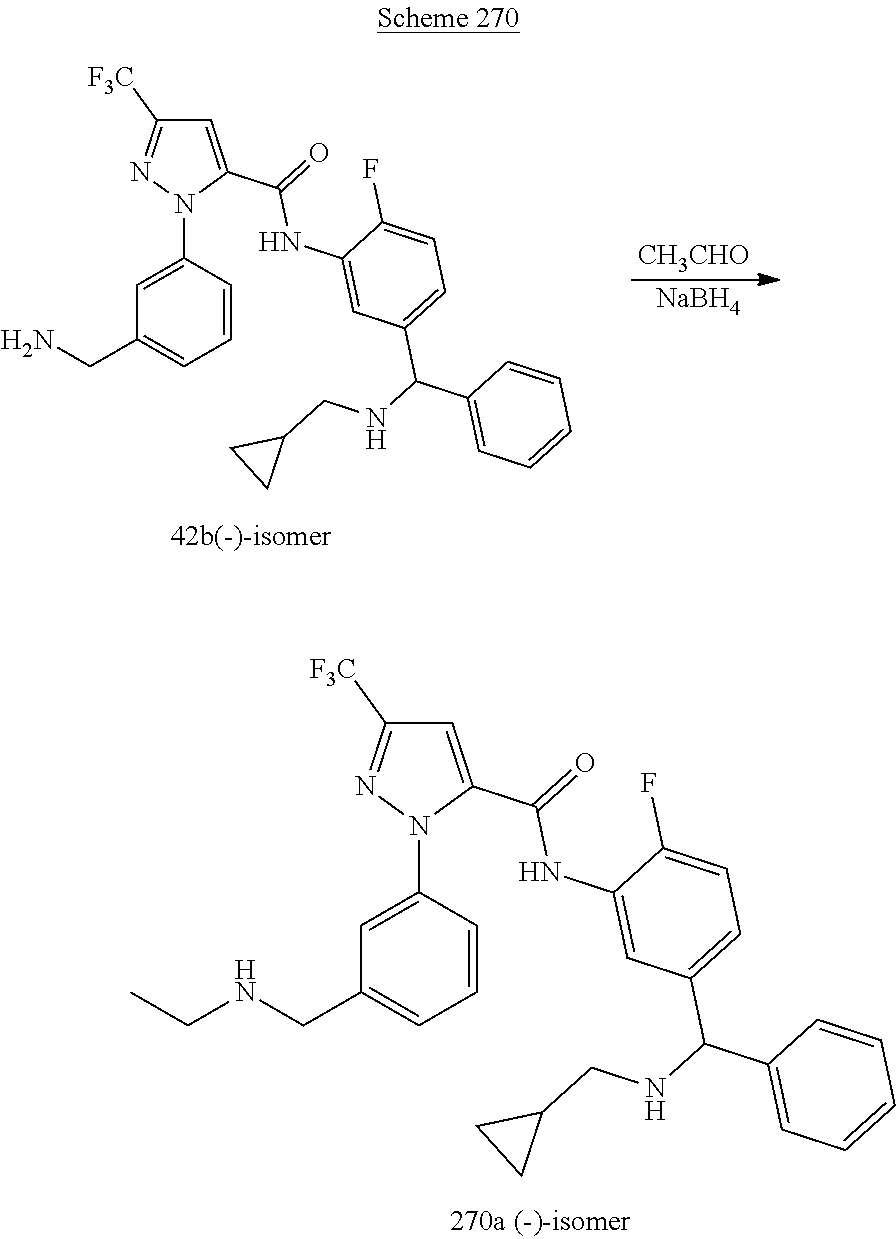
[CH3CHO].[NaBH4].C1=C(C(NC2=CC(C(NCC3CC3)C3=CC=CC=C3)=CC=C2F)=O)N(C2=CC(CN)=CC=C2)N=C1[F3C].C1=C(C(NC2=CC(C(NCC3CC3)C3=CC=CC=C3)=CC=C2F)=O)N(C2=CC(CNCC)=CC=C2)N=C1[F3C]
